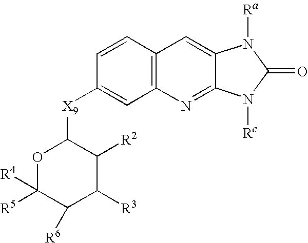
O1C([R5])([R4])C([R6])C([R3])C([R2])C1[X9]C1=CC2=C(C=C1)C=C1C(=N2)N([Rc])C(=O)N1[Ra]
